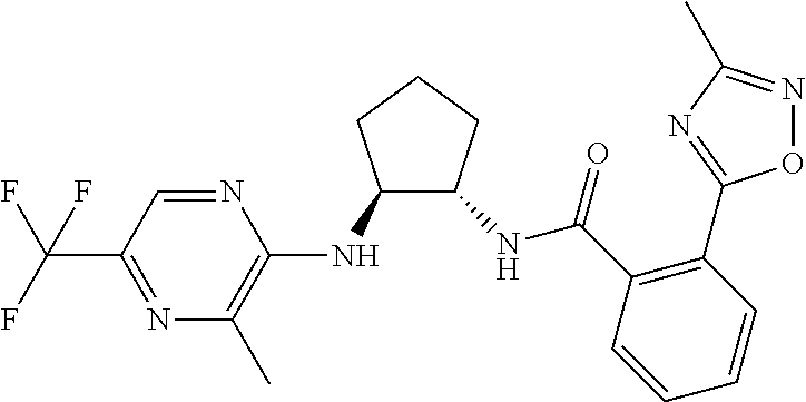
C1(NC2=C(C)N=C(C(F)(F)F)C=N2)C(NC(C2=C(C3=NC(C)=NO3)C=CC=C2)=O)CCC1
